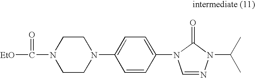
C1CN(C2=CC=C(N3C=NN(C(C)C)C3=O)C=C2)CCN1C([EtO])=O
